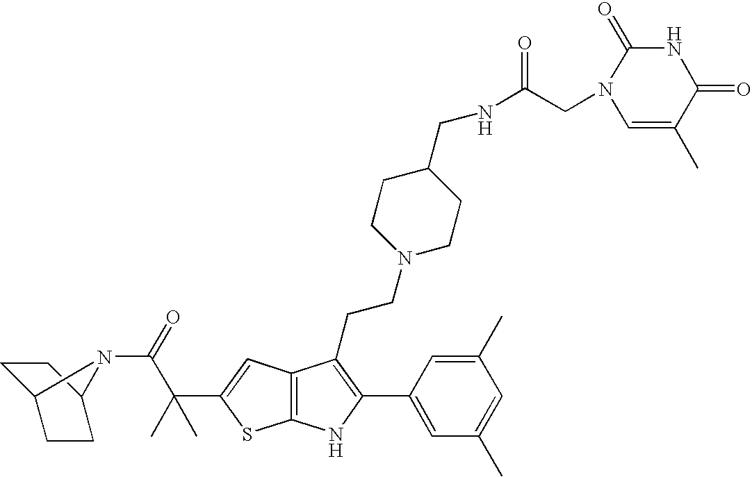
C12=C(C=C(C(C(=O)N3C4CCC3CC4)(C)C)S1)C(CCN1CCC(CNC(CN3C=C(C)C(=O)NC3=O)=O)CC1)=C(C1=CC(C)=CC(C)=C1)N2
